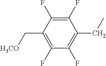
C1(C[H3CO])=C(F)C(F)=C(CC)C(F)=C1F
